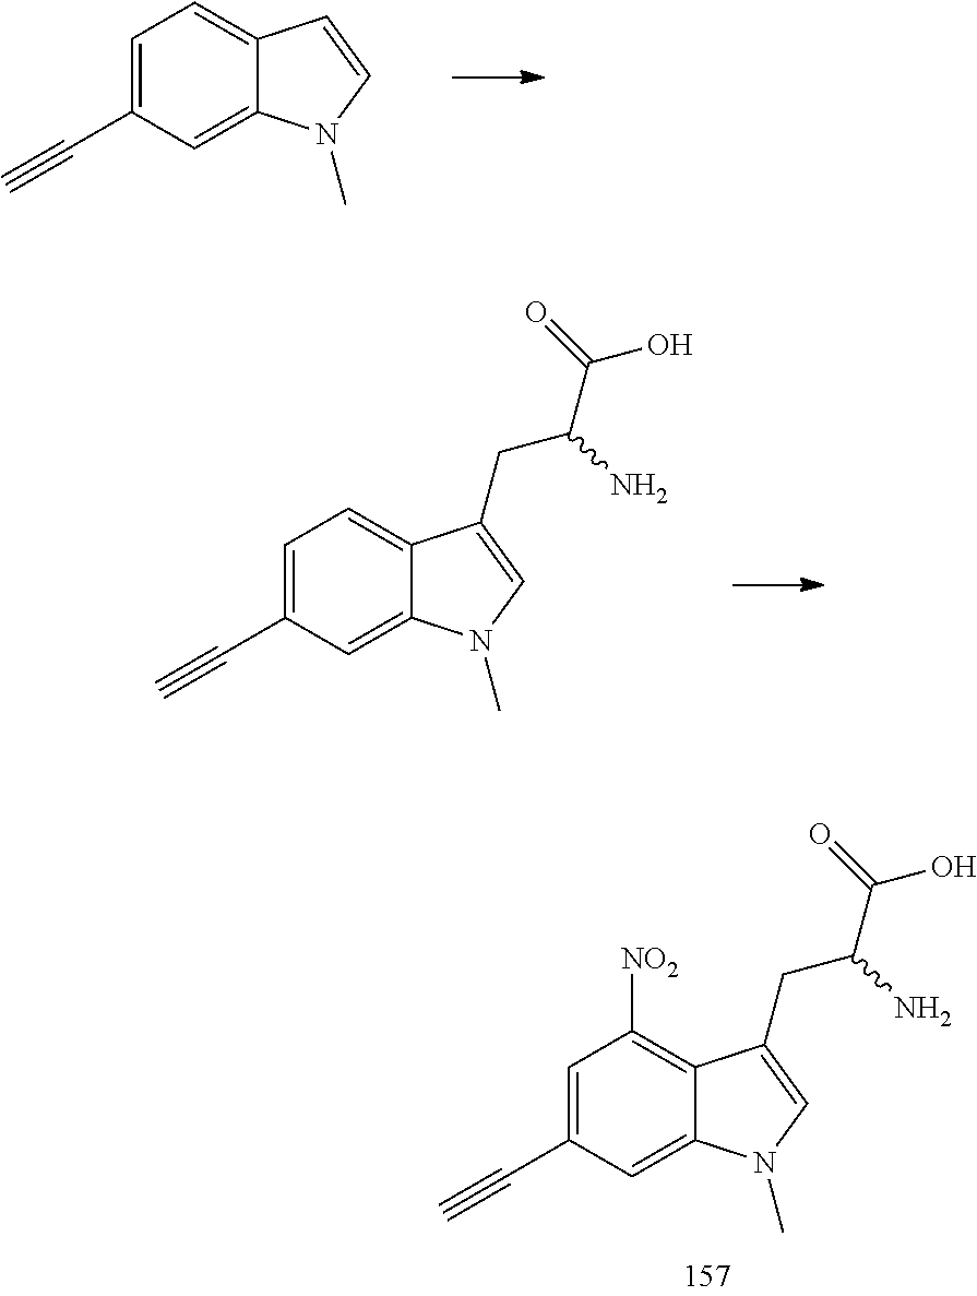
C1=C(C#C)C=C2C(=C1)C=CN2C.C1=C(C#C)C=C2C(=C1)C(CC(C(=O)O)N)=CN2C.C1=C(C#C)C=C2C(=C1[NO2])C(CC(C(=O)O)N)=CN2C
